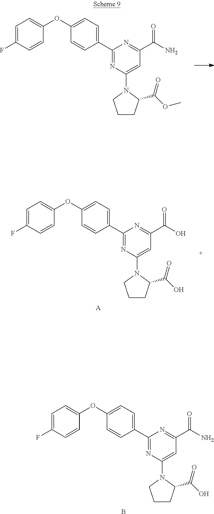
C1=C(F)C=CC(OC2=CC=C(C3=NC(N4CCCC4C(O)=O)=CC(C(O)=O)=N3)C=C2)=C1.[A].C1=C(F)C=CC(OC2=CC=C(C3=NC(N4CCCC4C(O)=O)=CC(C(N)=O)=N3)C=C2)=C1.B.C1=C(F)C=CC(OC2=CC=C(C3=NC(N4CCCC4C(OC)=O)=CC(C(N)=O)=N3)C=C2)=C1
